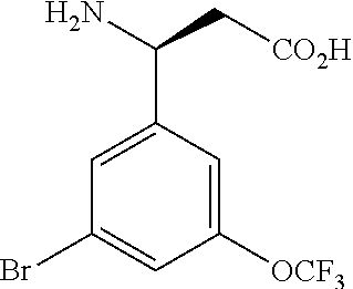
C1=C(C(N)C[CO2H])C=C([OCF3])C=C1Br
